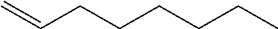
C(CCCCCC)=C
